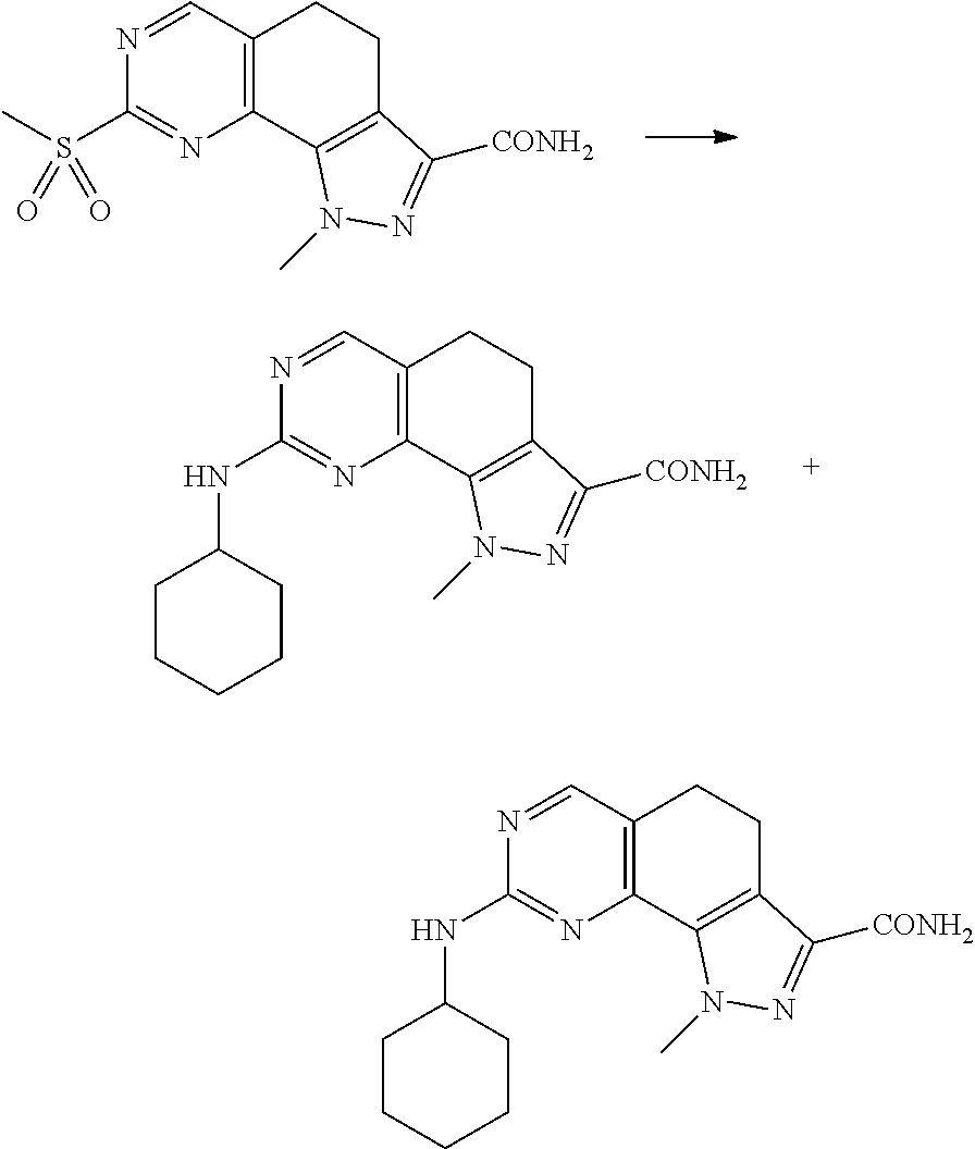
C12=C(C=NC(S(C)(=O)=O)=N1)CCC1=C2N(C)N=C1[CONH2].C12=C(C=NC(NC3CCCCC3)=N1)CCC1=C2N(C)N=C1[CONH2].C12=C(C=NC(NC3CCCCC3)=N1)CCC1=C2N(C)N=C1[CONH2]
